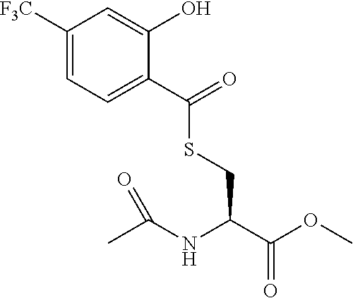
C1([F3C])=CC=C(C(SCC(C(OC)=O)NC(C)=O)=O)C(O)=C1
